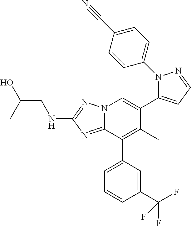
N12C(=NC(NCC(O)C)=N1)C(C1=CC=CC(C(F)(F)F)=C1)=C(C)C(C1=CC=NN1C1=CC=C(C#N)C=C1)=C2
